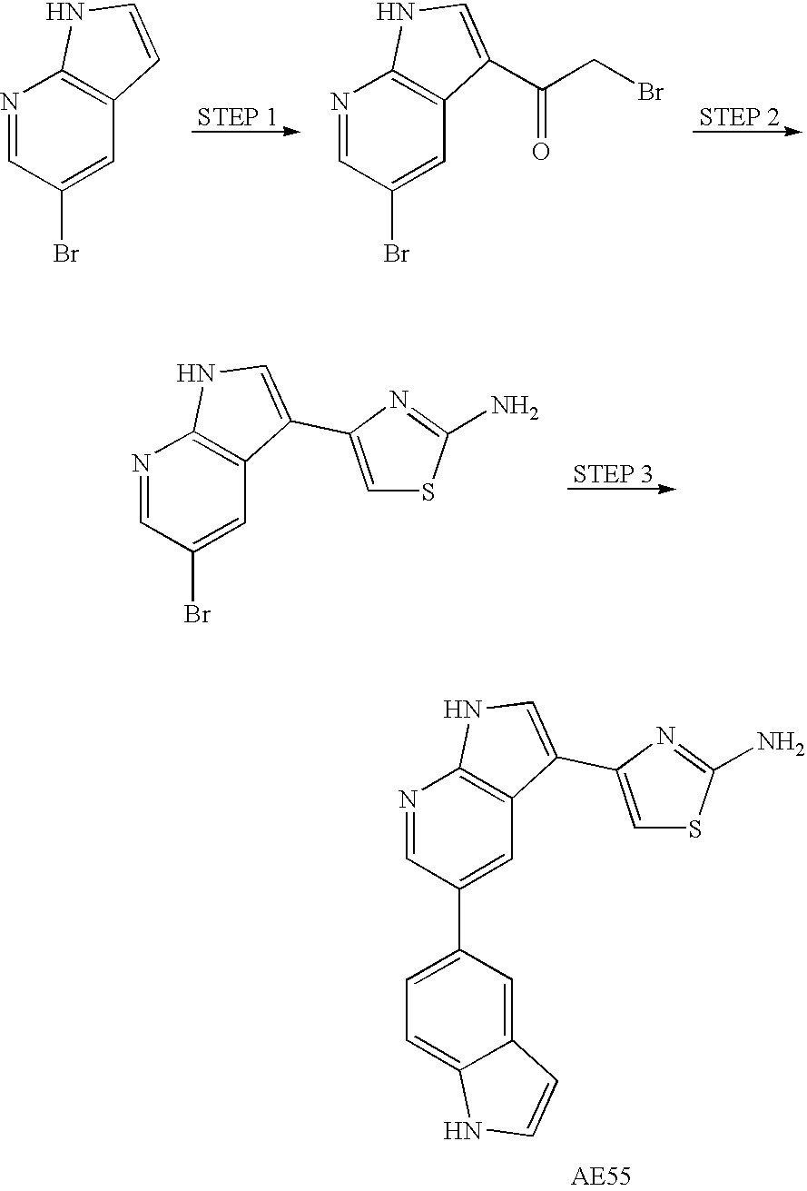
N1=CC(Br)=CC2=C1NC=C2.N1=CC(Br)=CC2=C1NC=C2C(=O)CBr.N1=CC(Br)=CC2=C1NC=C2C1=CSC(N)=N1.N1=CC(C2=CC=C3C(=C2)C=CN3)=CC2=C1NC=C2C1=CSC(N)=N1
